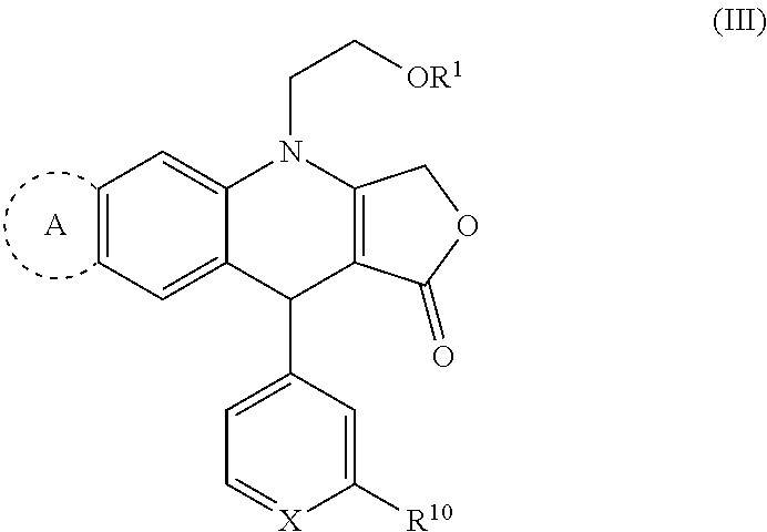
C1=[X]C([R10])=CC(C2C3=C(N(CC[OR1])C4=CC=CC=C24)COC3=O)=C1.[A]
